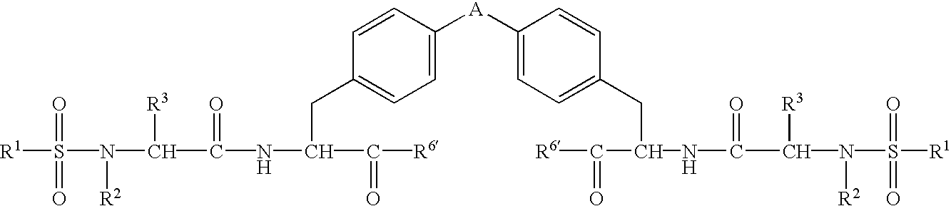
[R1]S(N([R2])C([R3])C(NC(CC1=CC=C([A]C2=CC=C(CC(NC(C(N(S([R1])(=O)=O)[R2])[R3])=O)C(=O)[R6])C=C2)C=C1)C(=O)[R6])=O)(=O)=O
